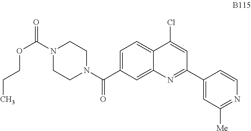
C1=C(C(N2CCN(C(=O)OCCC)CC2)=O)C=C2C(=C1)C(Cl)=CC(C1=CC([Me])=NC=C1)=N2
